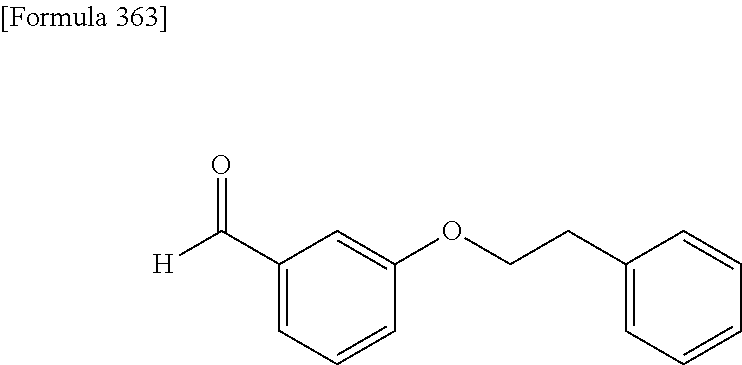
C1(C([H])=O)=CC=CC(OCCC2=CC=CC=C2)=C1
